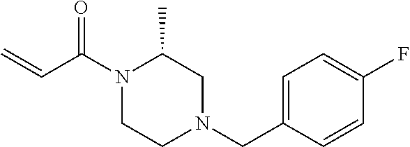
N1(C(C=C)=O)CCN(CC2=CC=C(F)C=C2)CC1C
